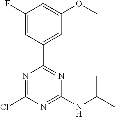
N1=C(Cl)N=C(NC(C)C)N=C1C1=CC(OC)=CC(F)=C1
